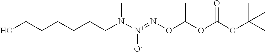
O(C(OC(OC(C)(C)C)=O)C)N=[N+](N(CCCCCCO)C)[O-]
